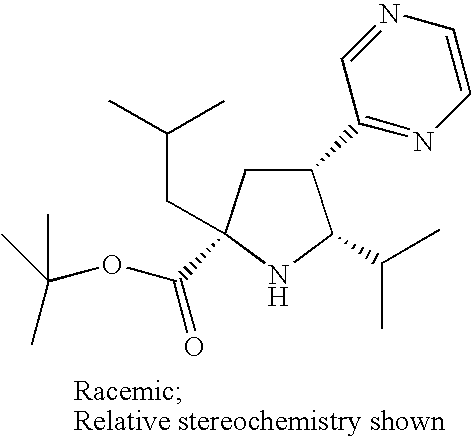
C1(C2=NC=CN=C2)CC(C(OC(C)(C)C)=O)(CC(C)C)NC1C(C)C
